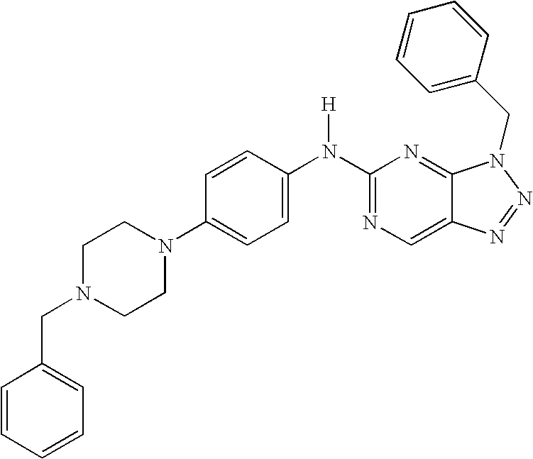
N(C1=NC=C2C(=N1)N(CC1=CC=CC=C1)N=N2)(C1=CC=C(N2CCN(CC3=CC=CC=C3)CC2)C=C1)[H]
